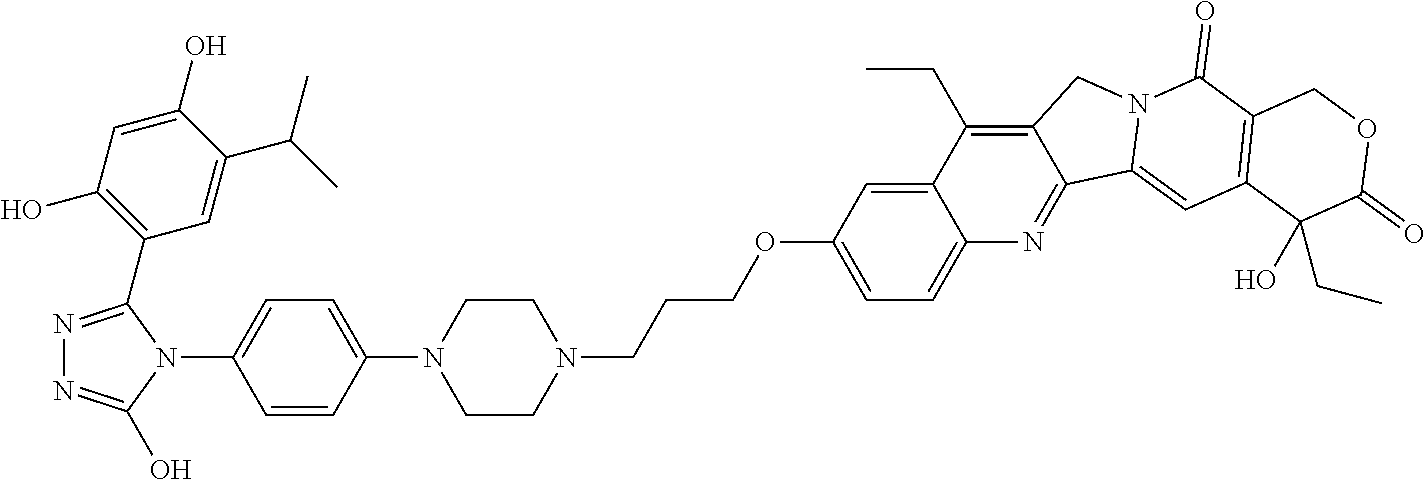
N1=C(C2=C(O)C=C(O)C(C(C)C)=C2)N(C2=CC=C(N3CCN(CCCOC4=CC=C5C(=C4)C(CC)=C4C(=N5)C5=CC6=C(C(=O)N5C4)COC(=O)C6(O)CC)CC3)C=C2)C(O)=N1
